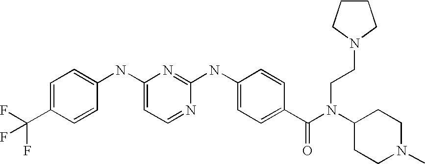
C1=C(C(F)(F)F)C=CC(NC2=CC=NC(NC3=CC=C(C(N(C4CCN(C)CC4)CCN4CCCC4)=O)C=C3)=N2)=C1
